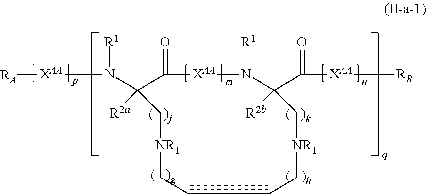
N(C1([R2a])C(=O)[XAA]N([R1])C(C(=O)[XAA][RB])([R2b])C[NR1]CCCC[NR1]C1)([R1])[XAA][RA]
